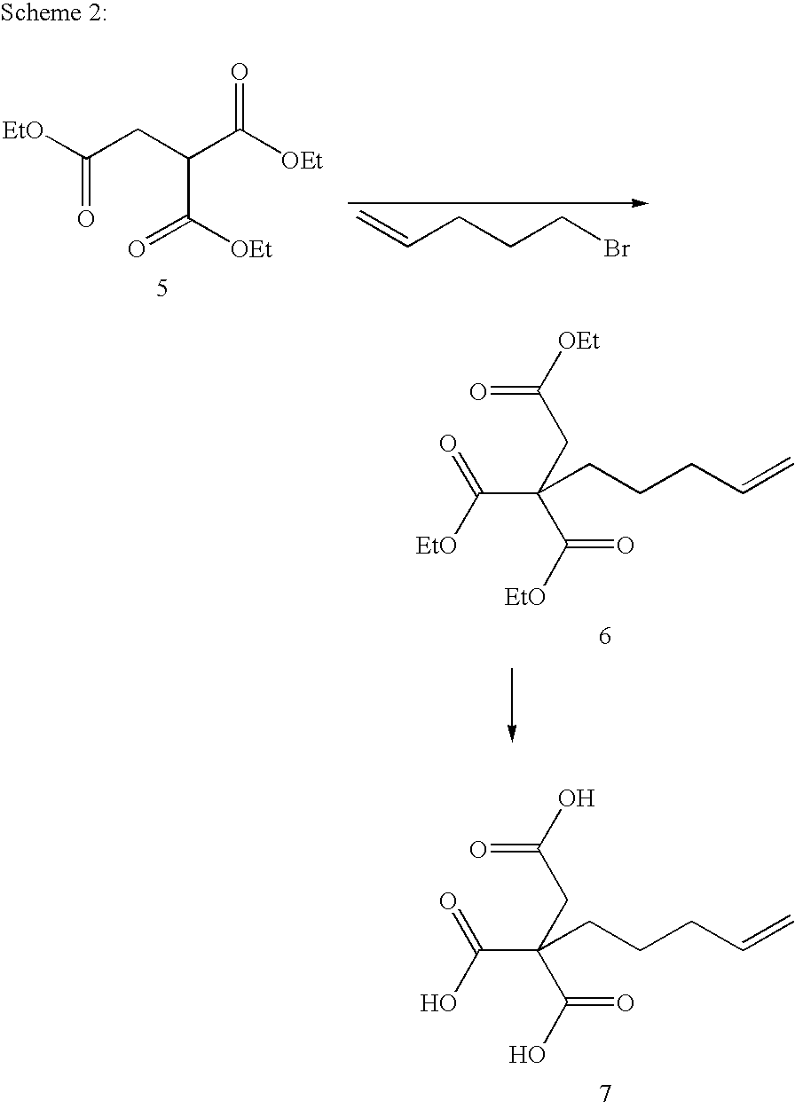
C(C(CC(=O)[OEt])(CCCC=C)C([EtO])=O)(=O)[EtO].C(C(CC(=O)O)(CCCC=C)C(O)=O)(=O)O.C(=O)(CC(C(=O)[OEt])C([OEt])=O)[EtO].C=CCCCBr
